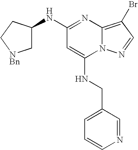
N(C1=NC2=C(Br)C=NN2C(NCC2=CC=CN=C2)=C1)C1C[NBn]CC1
